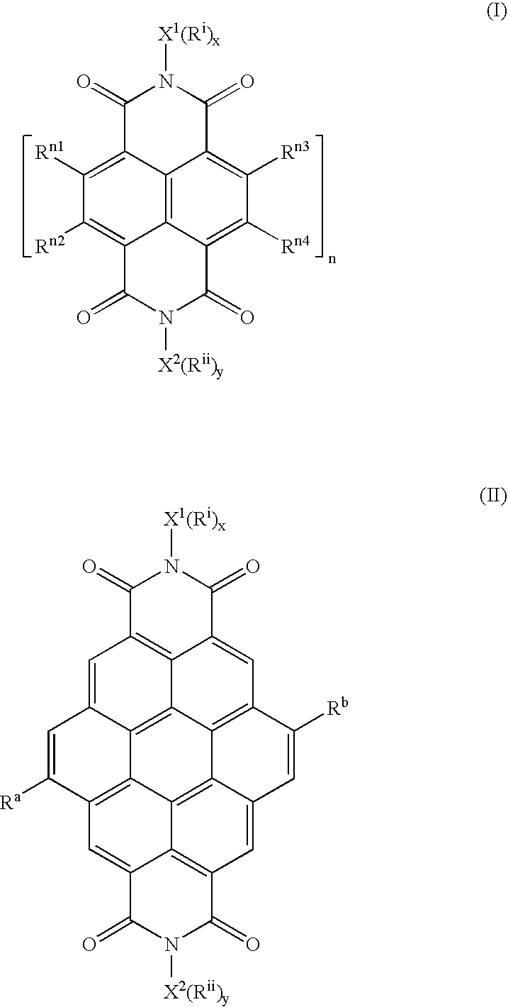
C1(=O)C2=C([Rn1])C([Rn2])=C3C4=C2C(=C([Rn3])C([Rn4])=C4C(=O)N([X2(Rii)y])C3=O)C(=O)N1[X1(Ri)x].C1=C([Ra])C2=C3C4=C5C6=C(C([Rb])=CC7=CC8=C(C3=C67)C(=C2)C(=O)N([X2(Rii)y])C8=O)C=C2C5=C(C=C14)C(=O)N([X1(Ri)x])C2=O
